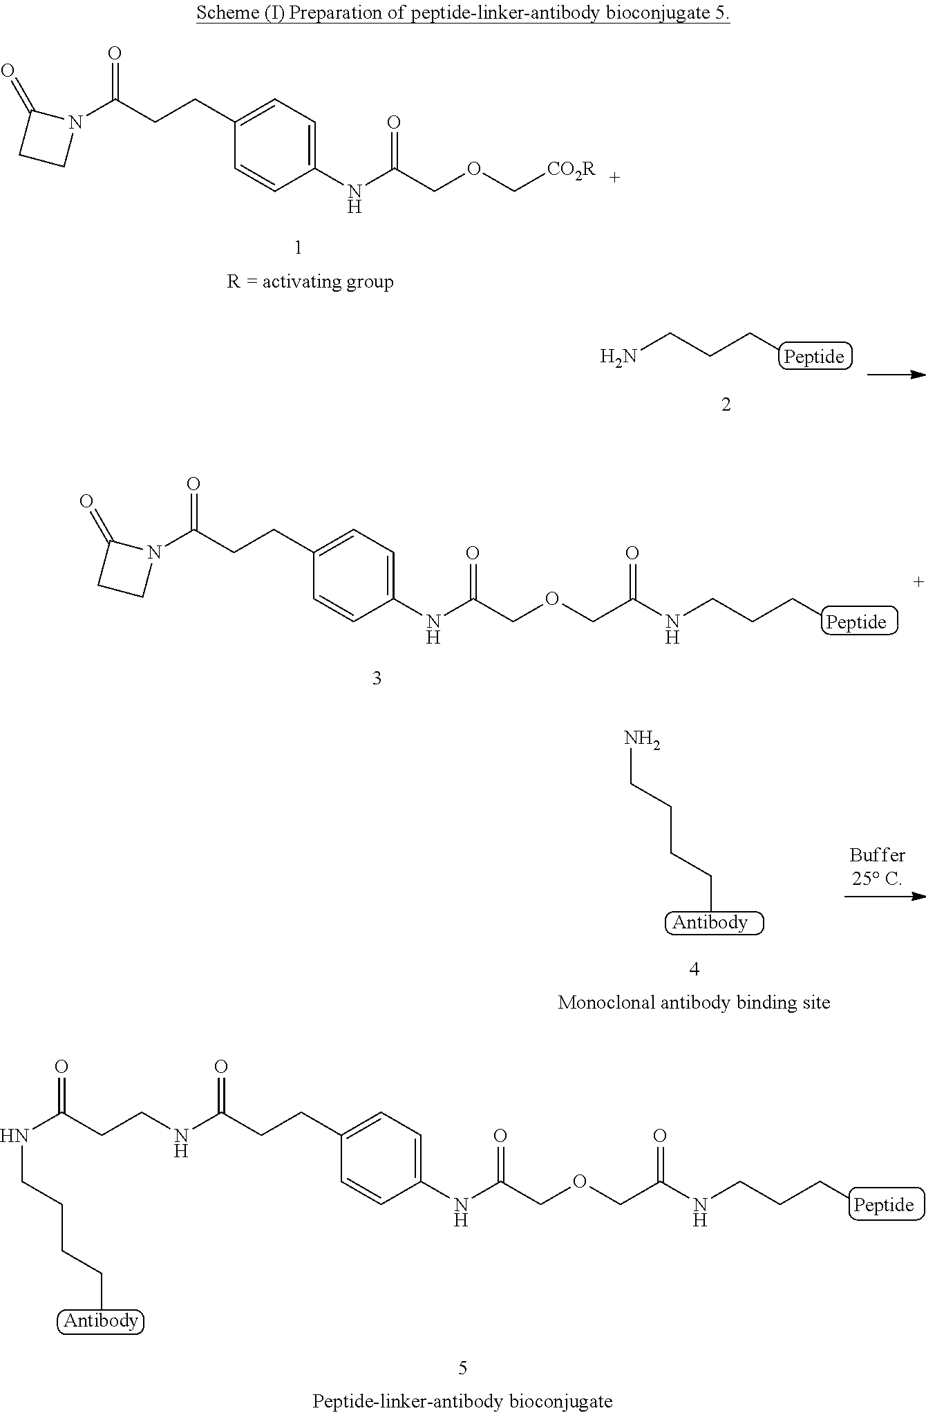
NCCC[Peptide].NCCCC[Antibody].N1(C(CCC2=CC=C(NC(COCC(=O)NCCC[Peptide])=O)C=C2)=O)C(=O)CC1.C(CCC1=CC=C(NC(COCC(NCCC[Peptide])=O)=O)C=C1)(=O)NCCC(NCCCC[Antibody])=O.N1(C(CCC2=CC=C(NC(COC[CO2R])=O)C=C2)=O)C(=O)CC1
